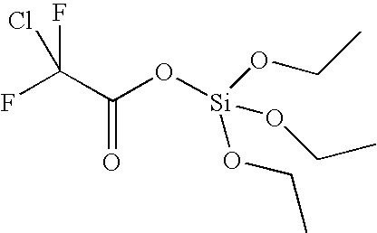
FC(C(O[Si](OCC)(OCC)OCC)=O)(F)Cl
